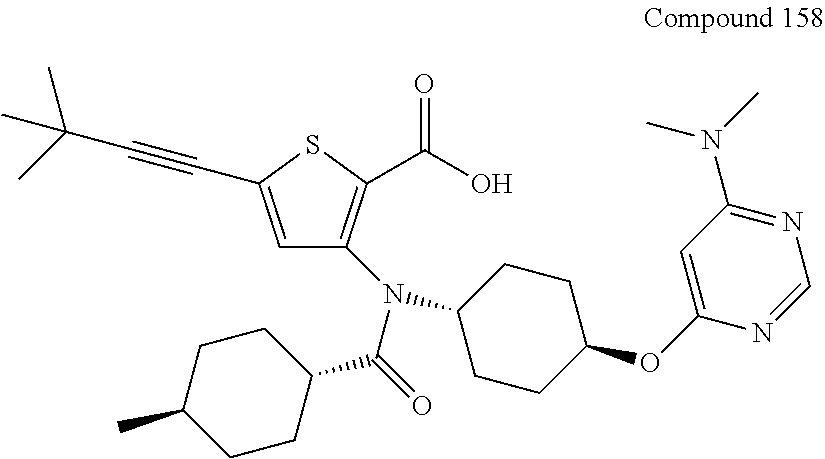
C1=C(C#CC(C)(C)C)SC(C(O)=O)=C1N(C1CCC(OC2=CC(N(C)C)=NC=N2)CC1)C(=O)C1CCC(C)CC1
